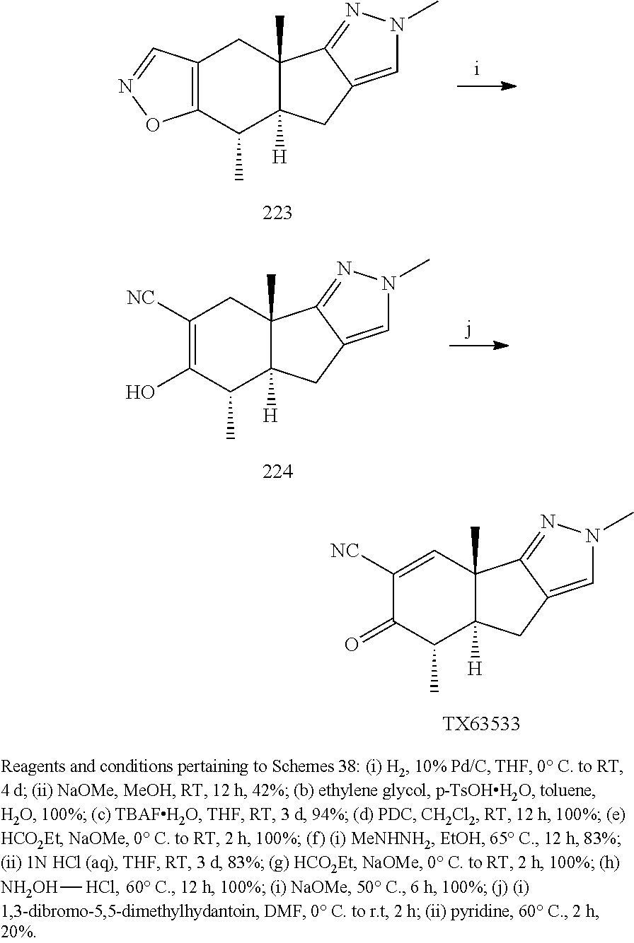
C12=C(C(C)C3([H])C(C)(C1)C1=NN(C)C=C1C3)ON=C2.C1([NC])=CC2(C)C([H])(C(C)C1=O)CC1=CN(C)N=C21.[TX63533].C1([NC])=C(O)C(C)C2([H])C(C)(C1)C1=NN(C)C=C1C2.[NH2OH][HCl]
